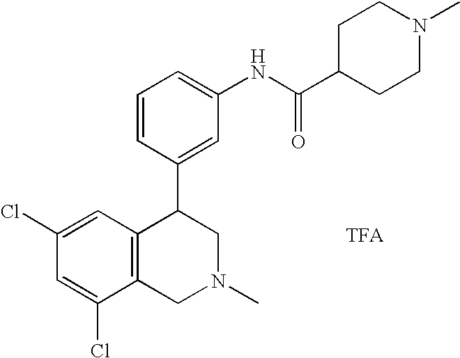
C1(Cl)=CC2=C(C(Cl)=C1)CN(C)CC2C1=CC(NC(=O)C2CCN(C)CC2)=CC=C1
